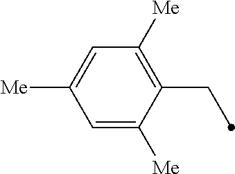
C1(CC)=C([Me])C=C([Me])C=C1[Me]
